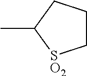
CC1[SO2]CCC1
